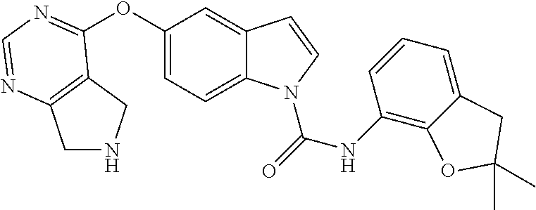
C12=C(N=CN=C1OC1=CC=C3C(=C1)C=CN3C(=O)NC1=C3C(=CC=C1)CC(C)(C)O3)CNC2
